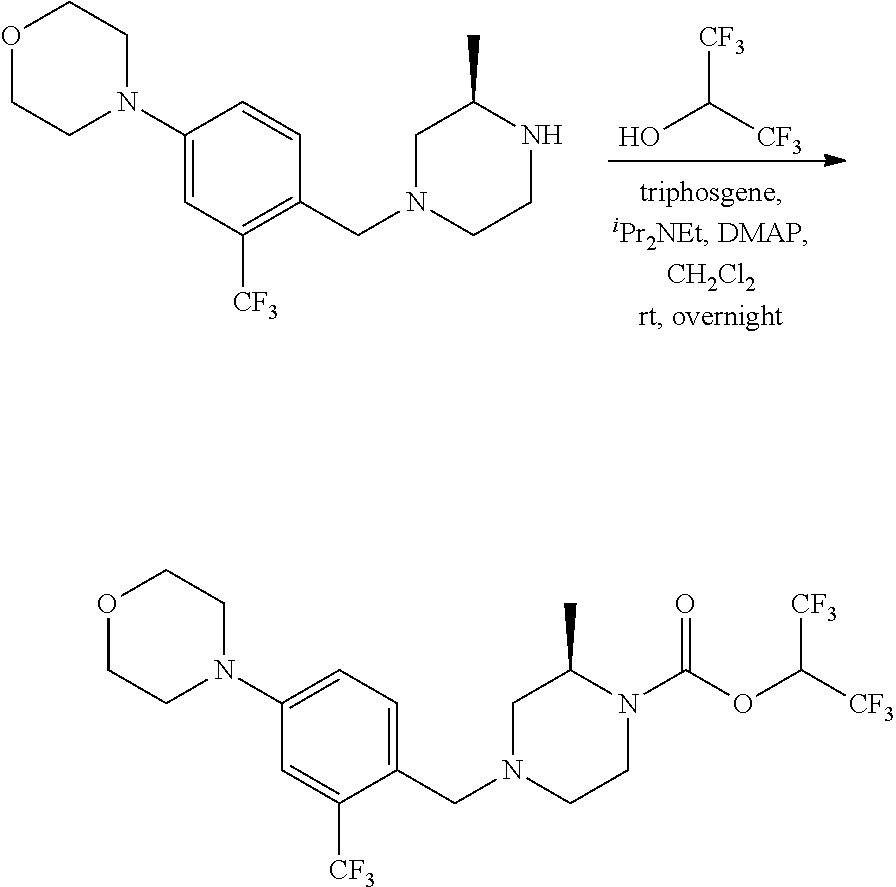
[CF3]C([CF3])O.O1CCN(C2=CC([CF3])=C(CN3CCNC(C)C3)C=C2)CC1.O1CCN(C2=CC=C(CN3CCN(C(OC([CF3])[CF3])=O)C(C)C3)C([CF3])=C2)CC1
